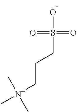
OS(CCC[N+](C)(C)C)(=O)=O
